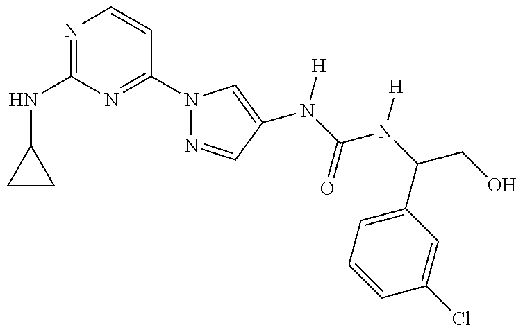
C1(NC2=NC=CC(N3N=CC(N(C(=O)N(C(C4=CC=CC(Cl)=C4)CO)[H])[H])=C3)=N2)CC1
